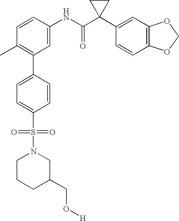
C1(NC(C2(C3=CC4=C(C=C3)OCO4)CC2)=O)=CC(C2=CC=C(S(=O)(=O)N3CC(CO[H])CCC3)C=C2)=C(C)C=C1
